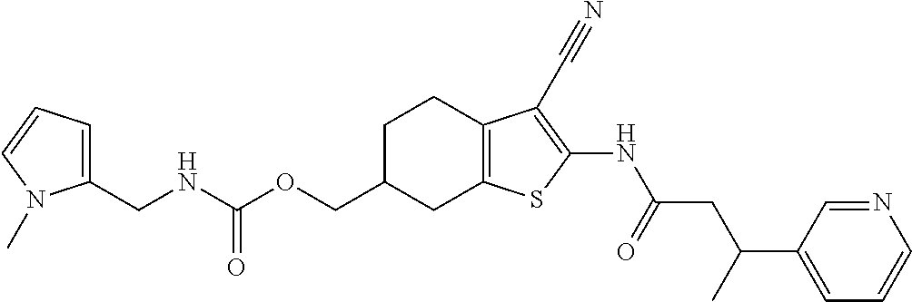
C(C1CC2=C(CC1)C(C#N)=C(NC(CC(C1=CC=CN=C1)C)=O)S2)OC(NCC1=CC=CN1C)=O
